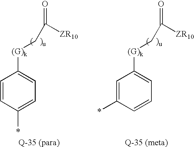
C1=CC(*)=CC=C1[(G)k]CC([ZR10])=O.C1=C(*)C=CC=C1[(G)k]CC([ZR10])=O
